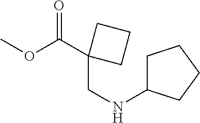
COC(=O)C1(CNC2CCCC2)CCC1
